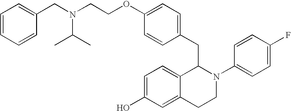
O(C1=CC=C(CC2C3=CC=C(O)C=C3CCN2C2=CC=C(F)C=C2)C=C1)CCN(CC1=CC=CC=C1)C(C)C
